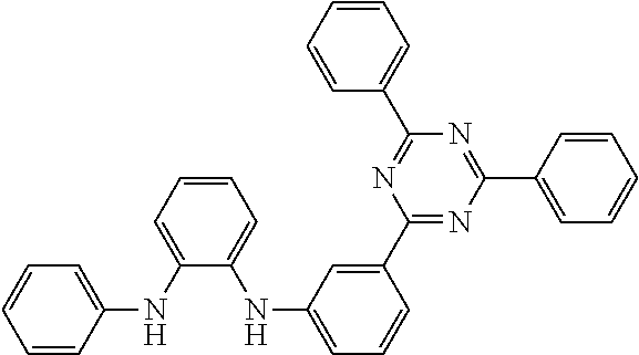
C1=CC=C(NC2=CC=CC=C2)C(NC2=CC=CC(C3=NC(C4=CC=CC=C4)=NC(C4=CC=CC=C4)=N3)=C2)=C1
